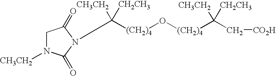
[(CH2)4](C([CH3CH2])([CH2CH3])N1C(=O)N([CH3CH2])CC1=O)O[(CH2)4]C([CH3CH2])([CH2CH3])C[CO2H]
